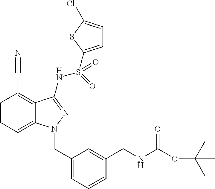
C1=CC=C2C(=C1C#N)C(NS(=O)(=O)C1=CC=C(Cl)S1)=NN2CC1=CC=CC(CNC(OC(C)(C)C)=O)=C1
